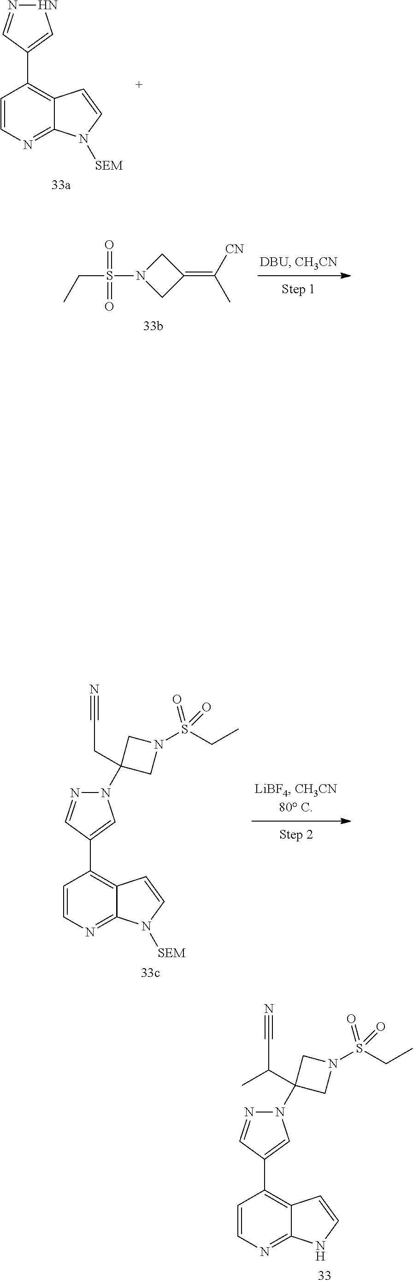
C1=CC(C2=CNN=C2)=C2C(=N1)N([SEM])C=C2.C1C(=C([CN])C)CN1S(CC)(=O)=O.C1=CC(C2=CN(C3(CC#N)CN(S(=O)(=O)CC)C3)N=C2)=C2C(=N1)N([SEM])C=C2.C1=CC(C2=CN(C3(C(C#N)C)CN(S(=O)(=O)CC)C3)N=C2)=C2C(=N1)NC=C2
